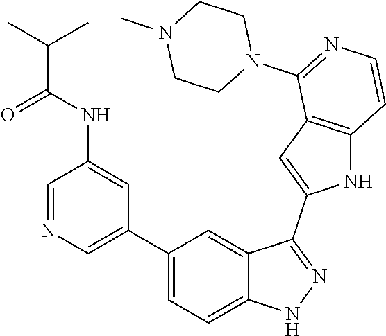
C1(C2=CN=CC(NC(C(C)C)=O)=C2)=CC=C2C(=C1)C(C1=CC3=C(N1)C=CN=C3N1CCN(C)CC1)=NN2
